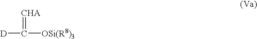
[D]C([OSi(R8)3])=[CHA]
